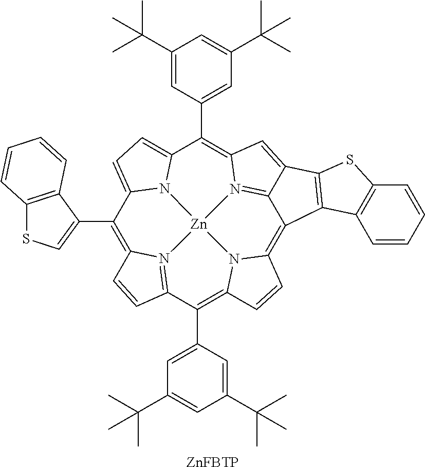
[ZnFBTP].C1(C2=CSC3=C2C=CC=C3)=C2N3=C(C(C4=CC(C(C)(C)C)=CC(C(C)(C)C)=C4)=C4N5C(=C6C7=C(SC8=C7C=CC=C8)C7=CC8=C(C9=CC(C(C)(C)C)=CC(C(C)(C)C)=C9)C9=CC=C1N9[Zn]53N8=C67)C=C4)C=C2
